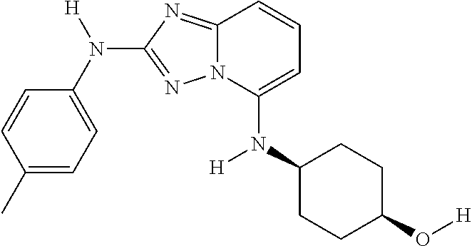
C1=CC(C)=CC=C1N([H])C1=NN2C(=N1)C=CC=C2N(C1CCC(O[H])CC1)[H]
